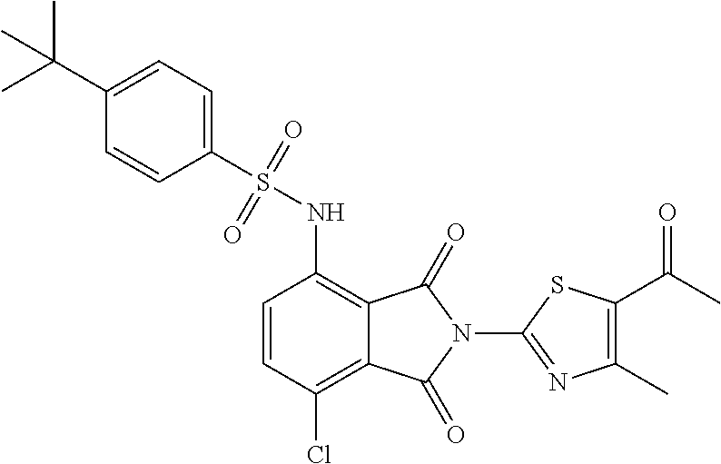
C1(S(NC2=C3C(=C(Cl)C=C2)C(=O)N(C2=NC(C)=C(C(=O)C)S2)C3=O)(=O)=O)=CC=C(C(C)(C)C)C=C1
